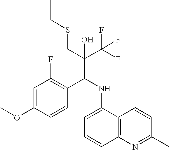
C1=C(OC)C=CC(C(NC2=CC=CC3=C2C=CC(C)=N3)C(C(F)(F)F)(CSCC)O)=C1F
